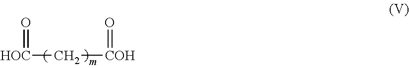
[HOC](C[COH]=O)=O
